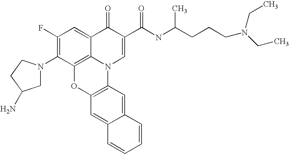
C1(F)=C(N2CC(N)CC2)C2=C3C(=C1)C(=O)C(C(NC(CCCN(CC)CC)C)=O)=CN3C1=C(O2)C=C2C(=C1)C=CC=C2
